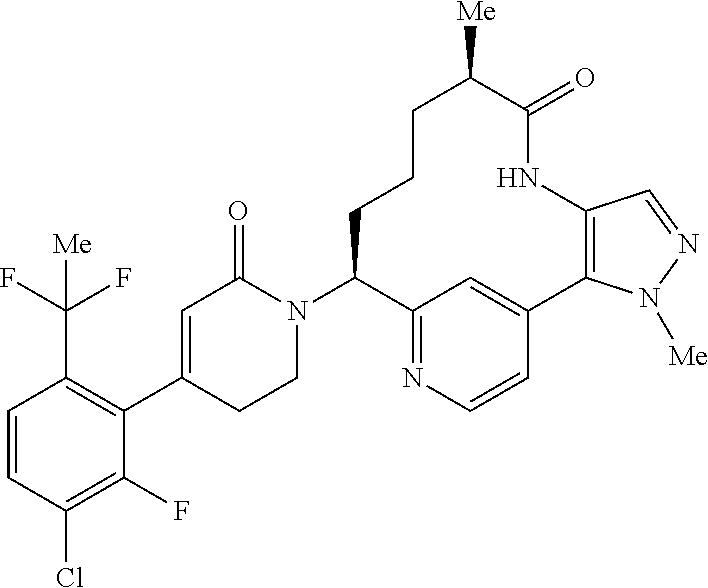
C1=CC(Cl)=C(F)C(C2=CC(=O)N(C3C4=NC=CC(=C4)C4=C(NC(=O)C([Me])CCC3)C=NN4[Me])CC2)=C1C(F)(F)[Me]
